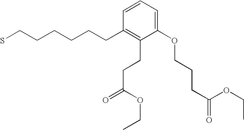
SCCCCCCC1=C(CCC(OCC)=O)C(OCCCC(OCC)=O)=CC=C1
